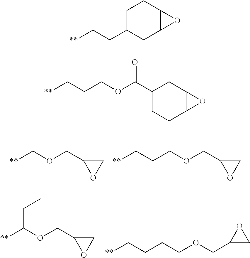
C1(COC[**])OC1.C1(COCCC[**])OC1.C1(COC([**])CC)OC1.C1(COCCCC[**])OC1.C1C(CC[**])CC2C(C1)O2.C1C(C(OCCC[**])=O)CC2C(C1)O2
